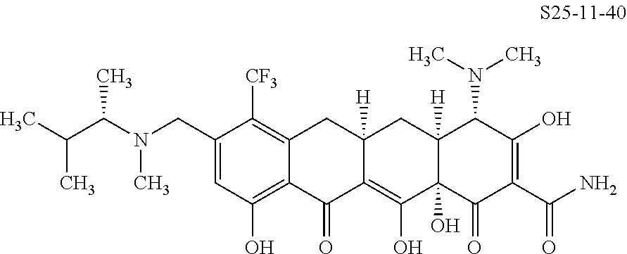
C1=C(CN(C)C(C(C)C)C)C([CF3])=C2C(=C1O)C(=O)C1=C(O)C3(O)C([H])(CC1([H])C2)C(N(C)C)C(O)=C(C(N)=O)C3=O
